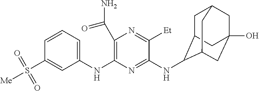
N(C1=NC(NC2=CC=CC(S([Me])(=O)=O)=C2)=C(C(N)=O)N=C1[Et])C1C2CC3CC(O)(CC1C3)C2
